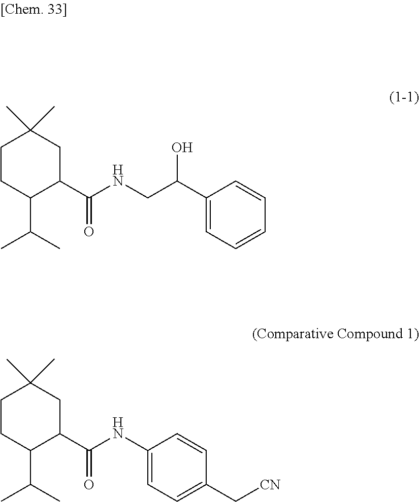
C1CC(C(C)C)C(C(=O)NCC(C2=CC=CC=C2)O)CC1(C)C.C1CC(C(C)C)C(C(=O)NC2=CC=C(C[CN])C=C2)CC1(C)C
